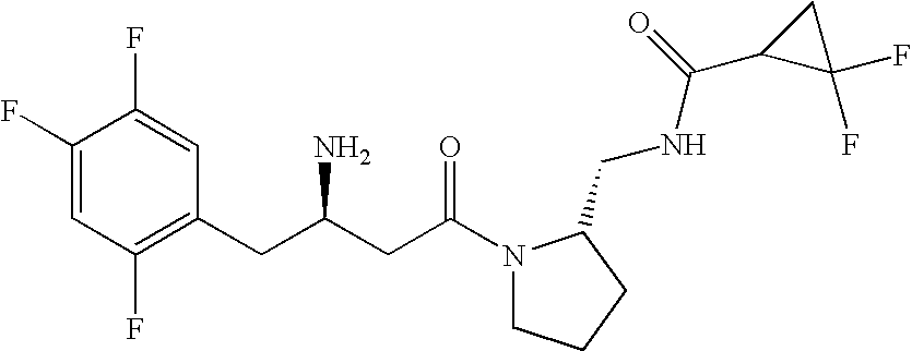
C1(F)=CC(F)=C(CC(CC(=O)N2CCCC2CNC(C2C(F)(F)C2)=O)N)C=C1F
